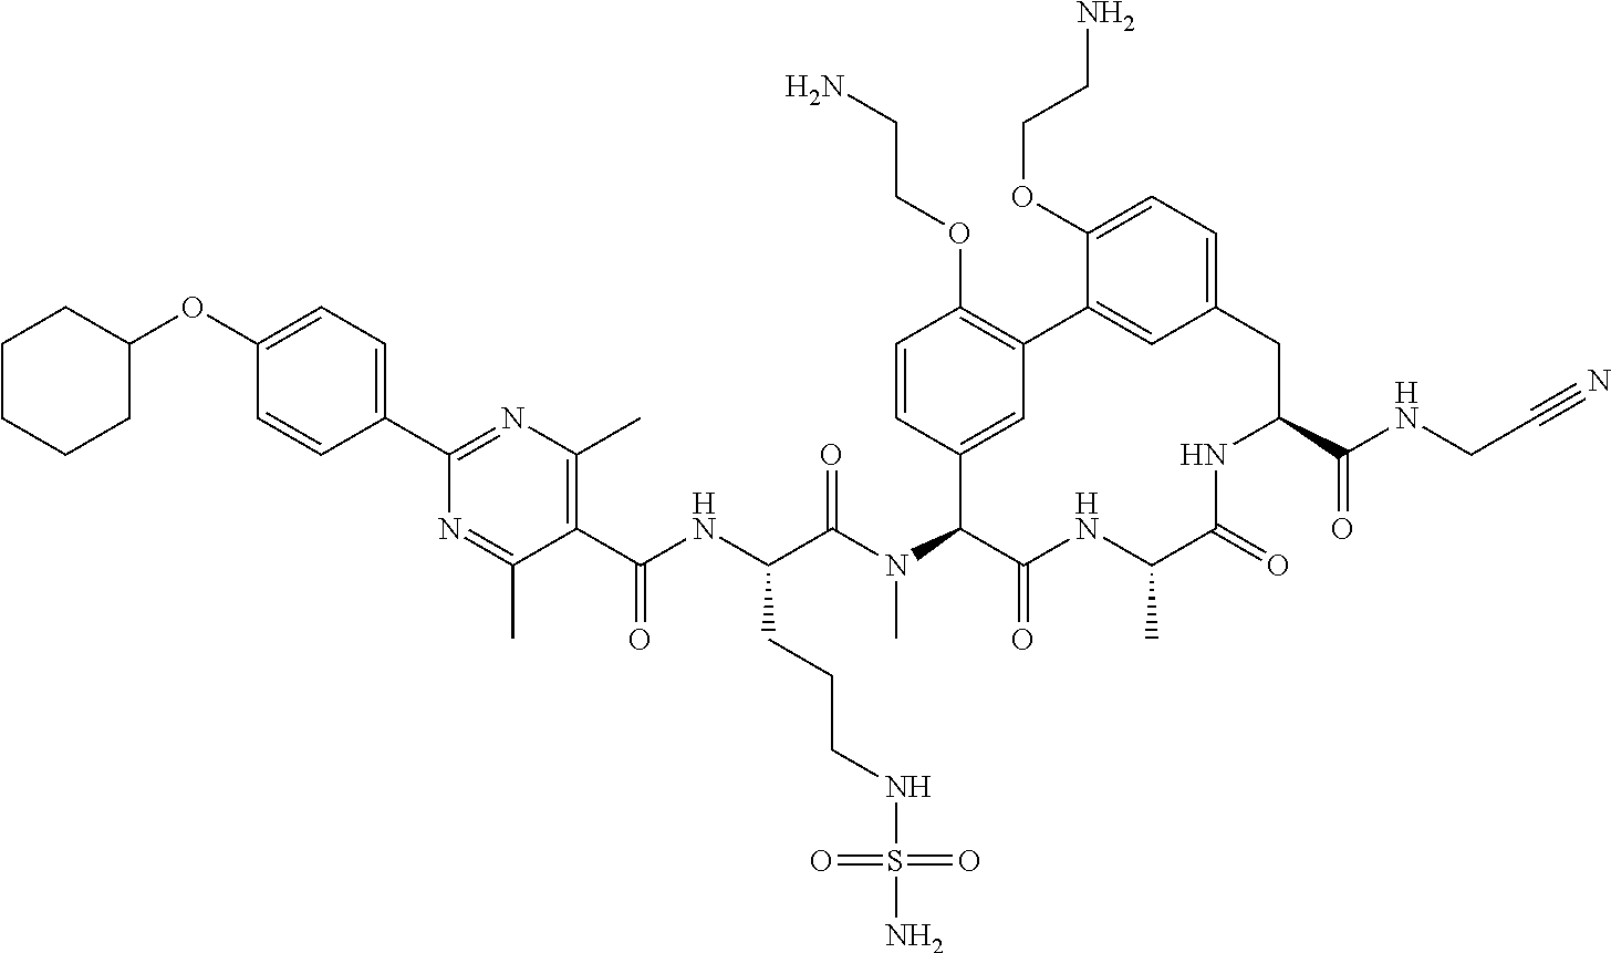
C(C(N(C1C(=O)NC(C)C(=O)NC(C(NCC#N)=O)CC2=CC=C(OCCN)C(=C2)C2=C(OCCN)C=CC1=C2)C)=O)(NC(C1=C(C)N=C(C2=CC=C(OC3CCCCC3)C=C2)N=C1C)=O)CCCNS(=O)(N)=O
